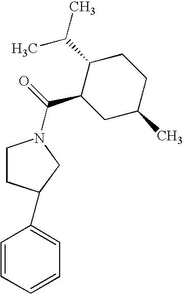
C1=CC=CC=C1C1CCN(C(C2CC(C)CCC2C(C)C)=O)C1
